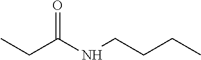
CCC(NCCCC)=O
